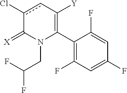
C1(C2=C([Y])cc(Cl)C(=[X])N2CC(F)F)=C(F)C=C(F)C=C1F
